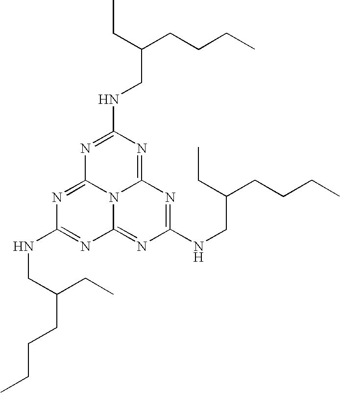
C(NC1=NC2=NC(NCC(CC)CCCC)=NC3=NC(NCC(CC)CCCC)=NC(=N1)N23)C(CC)CCCC
